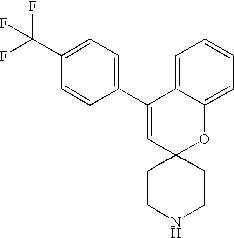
C1(C2=CC3(OC4=CC=CC=C24)CCNCC3)=CC=C(C(F)(F)F)C=C1
